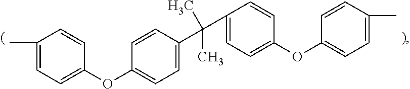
C1(C)=CC=C(OC2=CC=C(C(C)(C)C3=CC=C(OC4=CC=C(C)C=C4)C=C3)C=C2)C=C1
